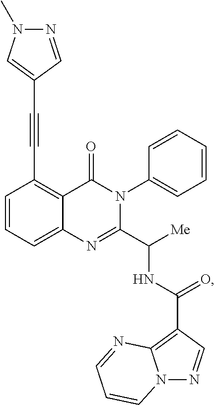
C12=CC=CC(C#CC3=CN(C)N=C3)=C1C(=O)N(C1=CC=CC=C1)C(C([Me])NC(C1=C3N(N=C1)C=CC=N3)=O)=N2
